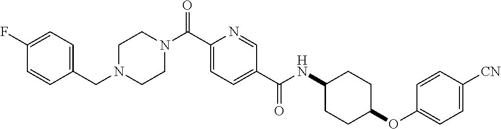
C1CN(C(C2=CC=C(C(=O)NC3CCC(OC4=CC=C([CN])C=C4)CC3)C=N2)=O)CCN1CC1=CC=C(F)C=C1
